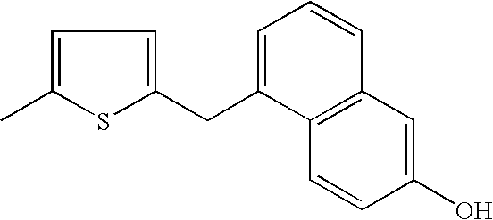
C1=C(C)SC(CC2=CC=CC3=C2C=CC(O)=C3)=C1
